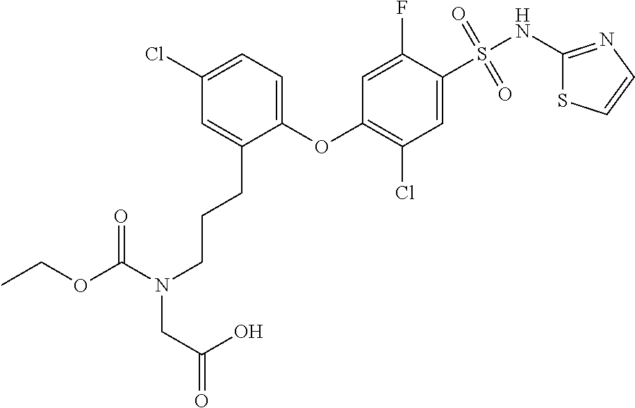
O(C1=C(Cl)C=C(S(NC2=NC=CS2)(=O)=O)C(F)=C1)C1=CC=C(Cl)C=C1CCCN(C(=O)OCC)CC(O)=O
